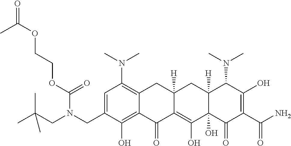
C1=C(CN(CC(C)(C)C)C(=O)OCCOC(C)=O)C(O)=C2C(=C1N(C)C)CC1([H])C(=C(O)C3(O)C([H])(C1)C(N(C)C)C(O)=C(C(N)=O)C3=O)C2=O
